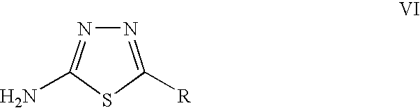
N1=C([R])SC(N)=N1
